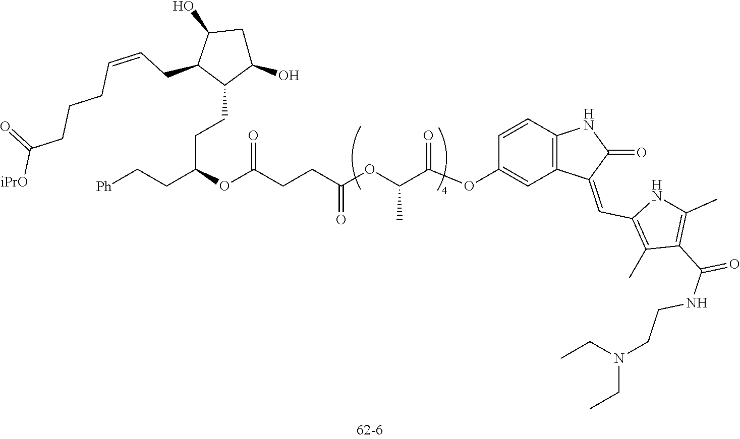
[Ph]CCC(OC(CCC(OC(C(OC1=CC2=C(C=C1)NC(=O)C2=CC1=C(C)C(C(NCCN(CC)CC)=O)=C(C)N1)=O)C)=O)=O)CCC1C(CC=CCCCC([iPrO])=O)C(O)CC1O
